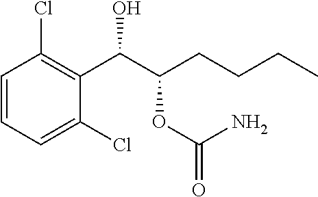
C1=CC=C(Cl)C(C(C(CCCC)OC(=O)N)O)=C1Cl
